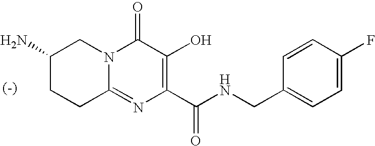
C1(=O)N2C(=NC(C(NCC3=CC=C(F)C=C3)=O)=C1O)CCC(N)C2
